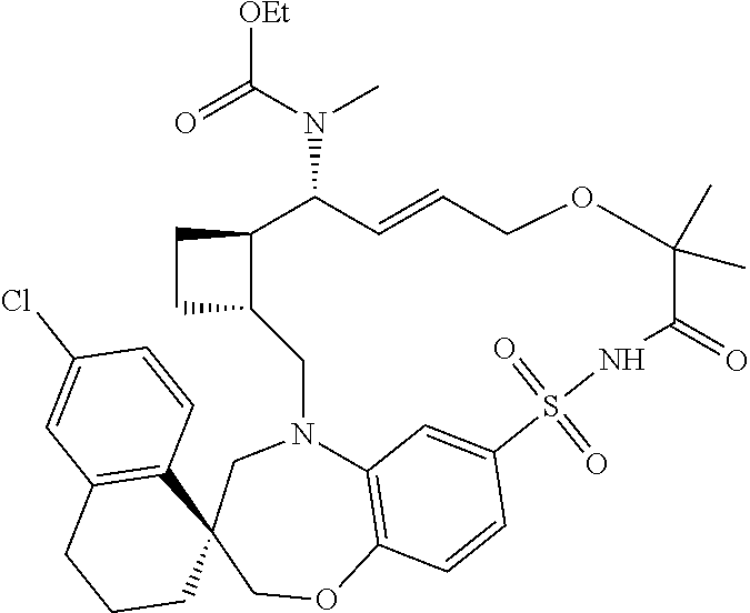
C12=C3OCC4(CN1CC1C(CC1)C(N(C([OEt])=O)C)C=CCOC(C)(C)C(=O)NS(=O)(=O)C(=C2)C=C3)C1=C(CCC4)C=C(Cl)C=C1
